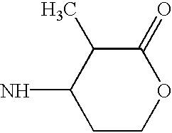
C1COC(=O)C(C)C1N
